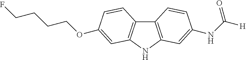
C12=C(NC3=C1C=CC(OCCCCF)=C3)C=C(NC(=O)[H])C=C2
